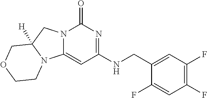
C1(CNC2=NC(=O)N3C(=C2)N2C([H])(C3)COCC2)=CC(F)=C(F)C=C1F
